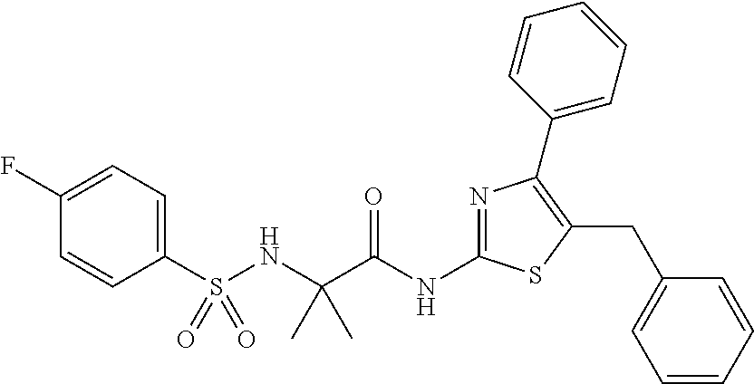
N(C1=NC(C2=CC=CC=C2)=C(CC2=CC=CC=C2)S1)C(C(NS(C1=CC=C(F)C=C1)(=O)=O)(C)C)=O
